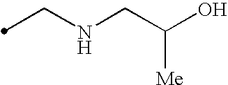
OC(CNCC)[Me]
